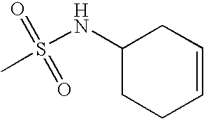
S(NC1CCC=CC1)(C)(=O)=O
